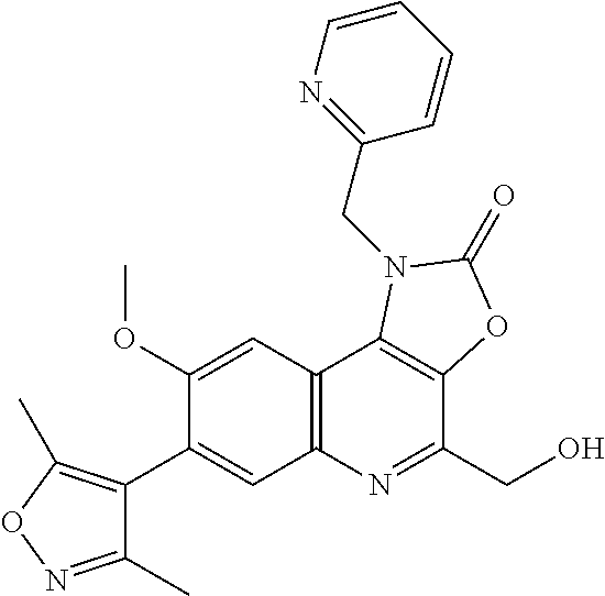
C1(C2=CC3=C(C=C2OC)C2=C(C(CO)=N3)OC(=O)N2CC2=NC=CC=C2)=C(C)ON=C1C
